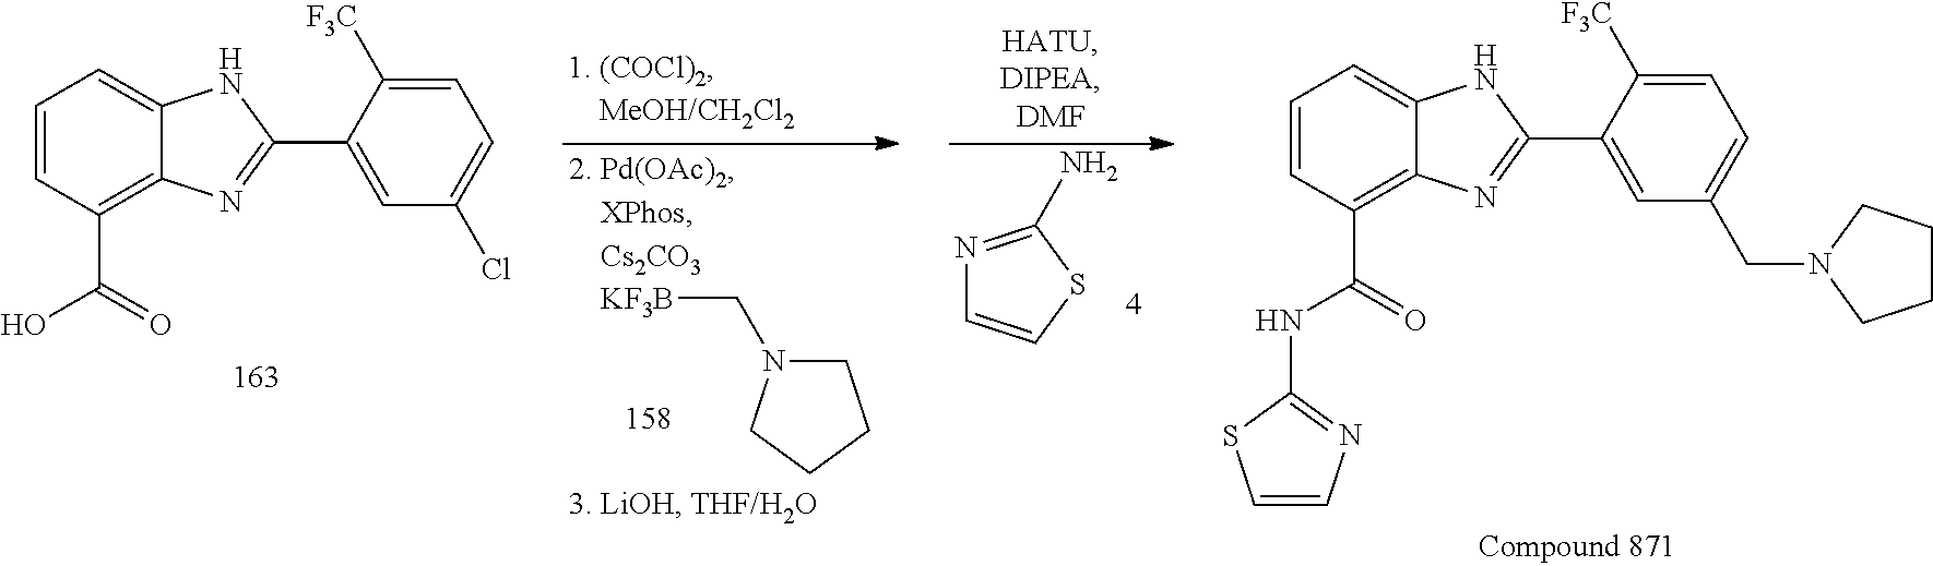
[KF3B]CN1CCCC1.C1=CC(C(=O)O)=C2C(=C1)NC(C1=CC(Cl)=CC=C1[F3C])=N2.N1=C(N)SC=C1.C1=CC(C(=O)NC2=NC=CS2)=C2C(=C1)NC(C1=CC(CN3CCCC3)=CC=C1[F3C])=N2
